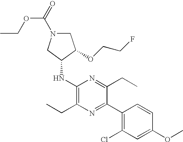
C1(NC2CN(C(OCC)=O)CC2OCCF)=C(CC)N=C(C2=C(Cl)C=C(OC)C=C2)C(CC)=N1
